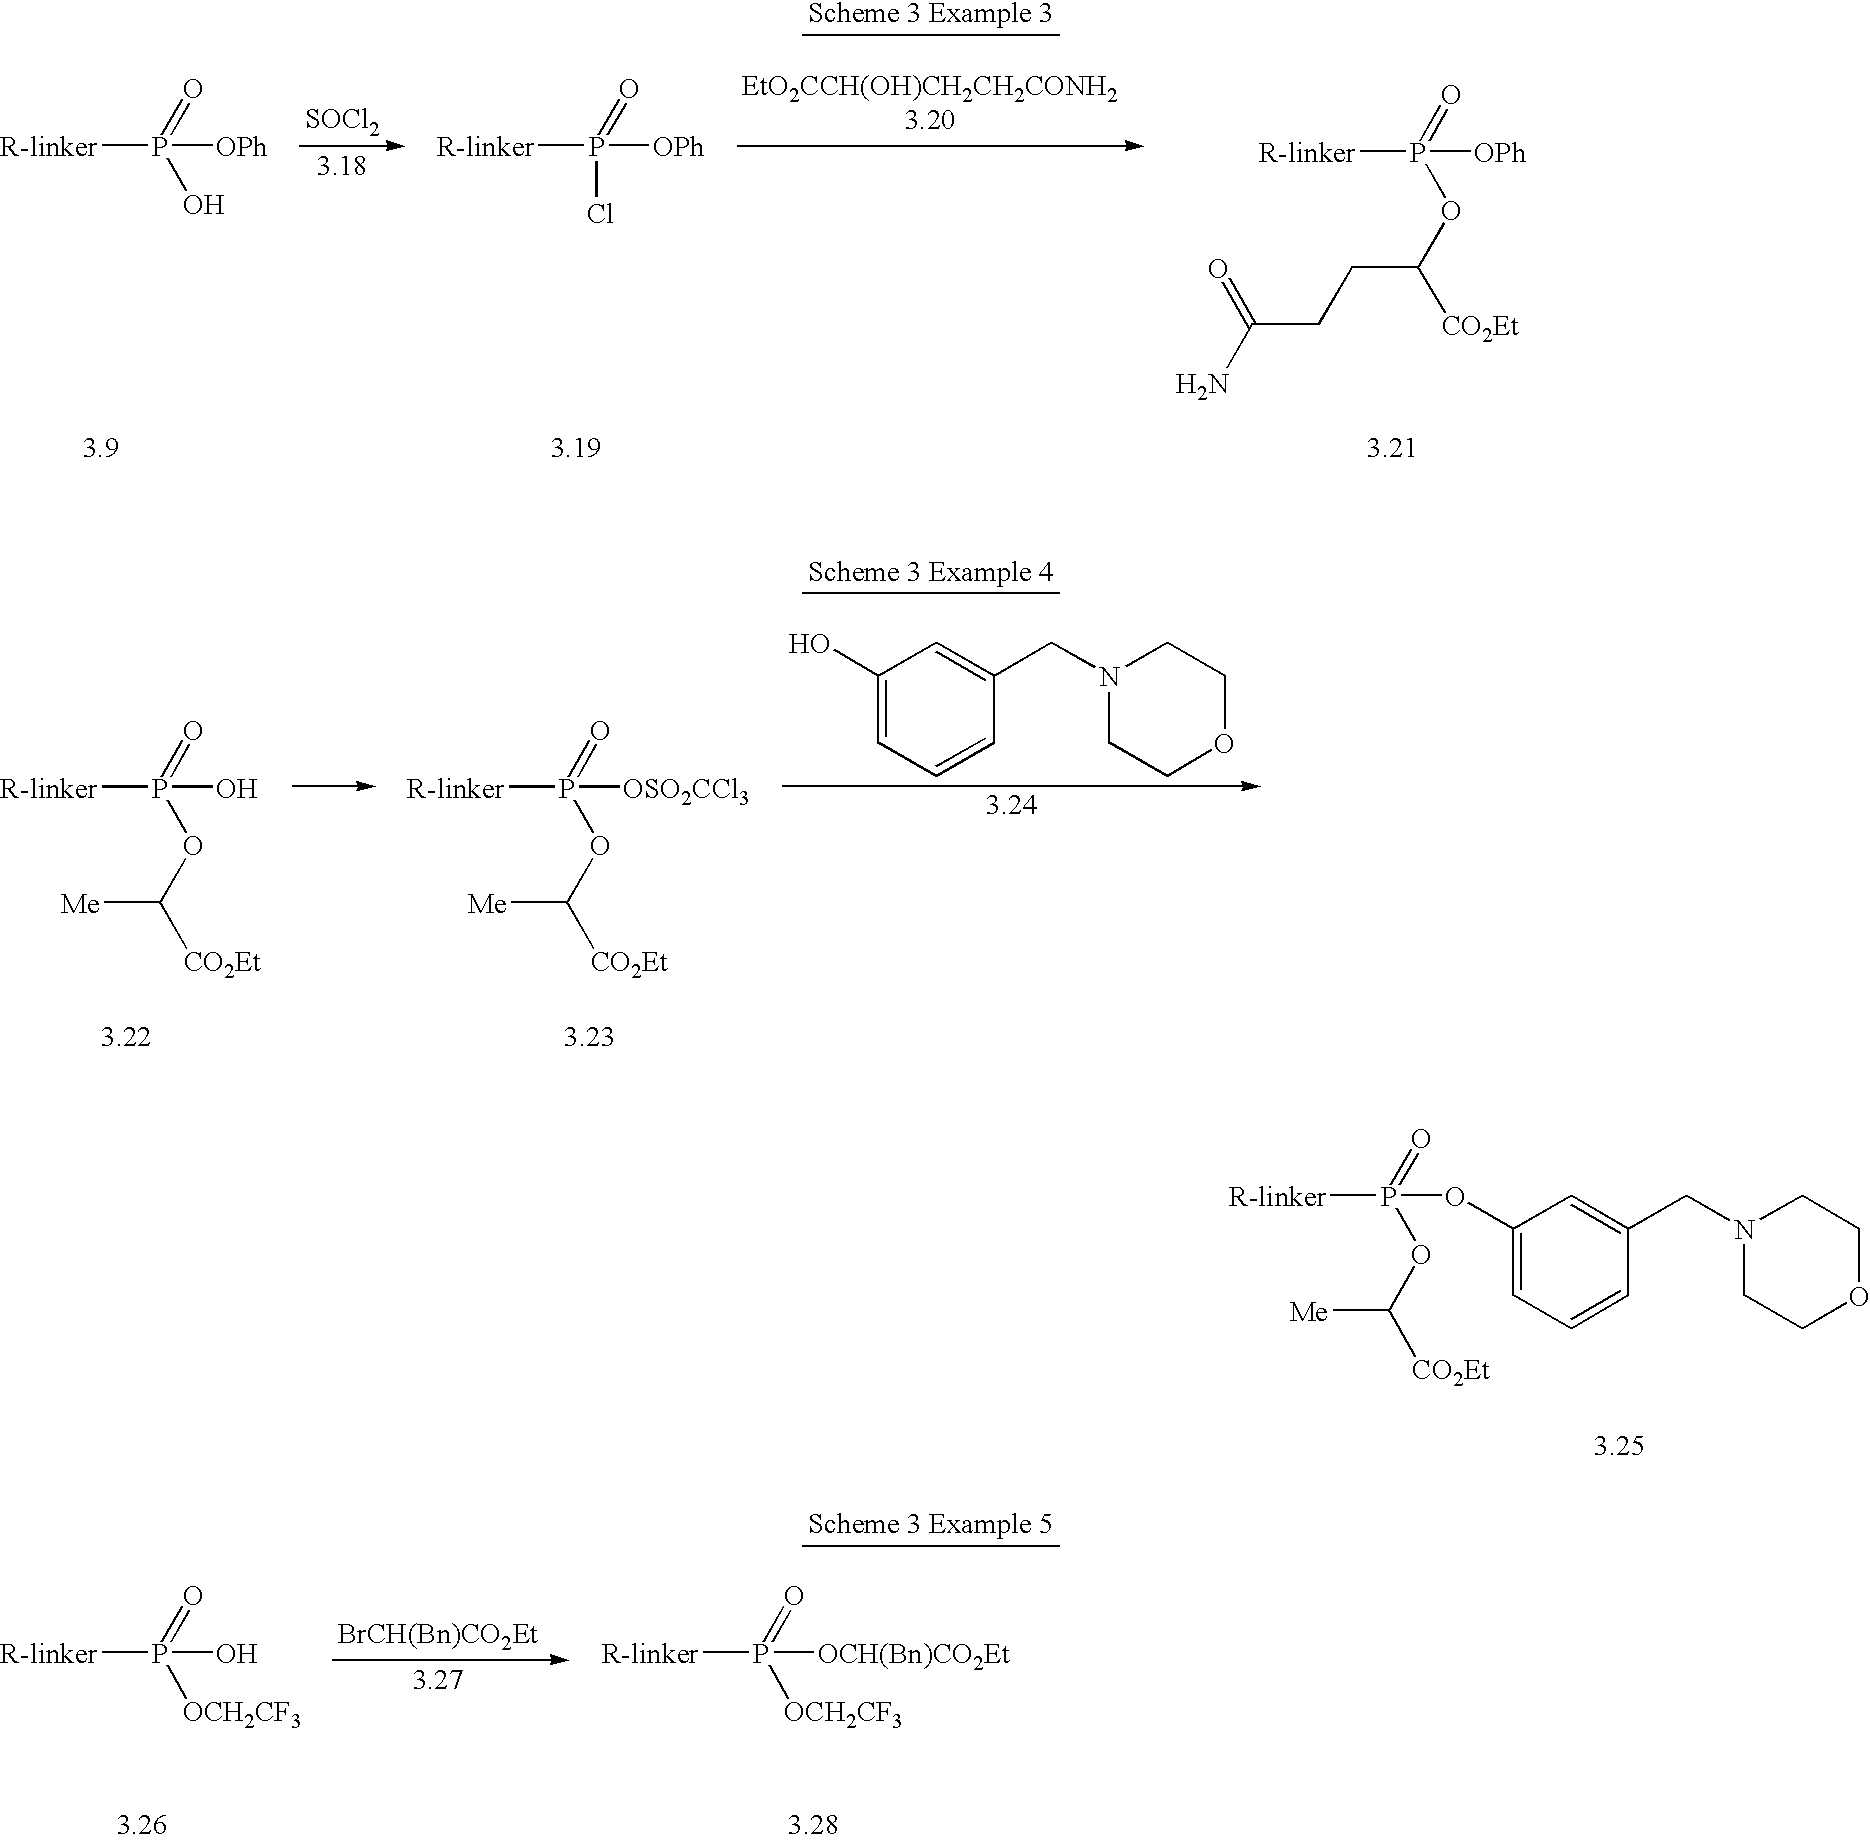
[R-linker]P(=O)(O)[OPh].[SOCl2].[R-linker]P(=O)([OPh])Cl.[R-linker]P(=O)([OPh])OC([CO2Et])CCC(N)=O.[R-linker]P(=O)(OC([CO2Et])[Me])O.[R-linker]P(=O)(OC([CO2Et])[Me])[OSO2CCl3].C1(O)=CC=CC(CN2CCOCC2)=C1.[R-linker]P(=O)(OC([CO2Et])[Me])OC1=CC=CC(CN2CCOCC2)=C1.[R-linker]P(=O)([OCH2CF3])O.[BrCH(Bn)CO2Et].[R-linker]P(=O)([OCH2CF3])[OCH(Bn)CO2Et]
